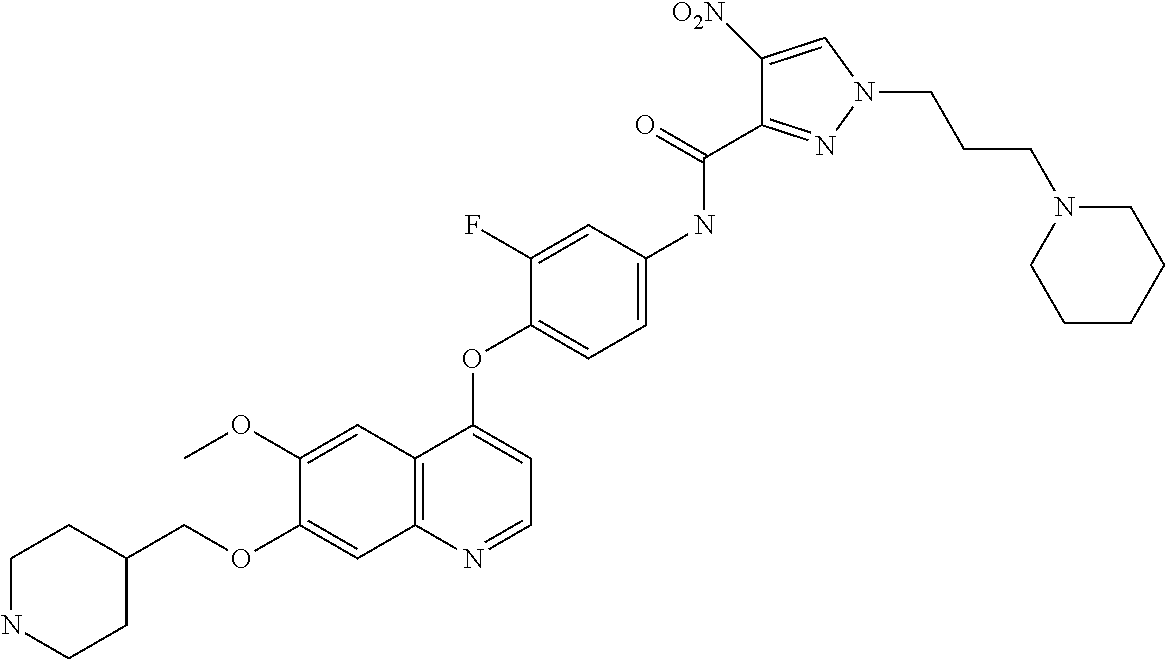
C1(OC)=CC2=C(C=C1OCC1CCNCC1)N=CC=C2OC1=CC=C(NC(C2=NN(CCCN3CCCCC3)C=C2[O2N])=O)C=C1F
